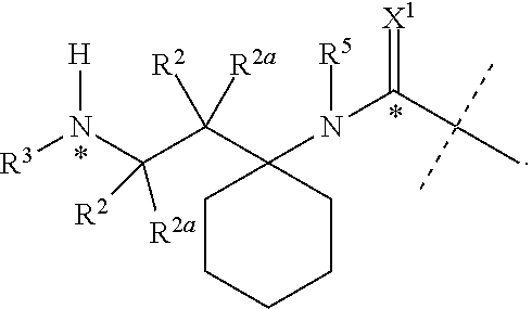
C1CCCCC1(C(C(N([R3])[H])([R2a])[R2])([R2])[R2a])N([R5])C(C(C)(C)C)=[X1]
